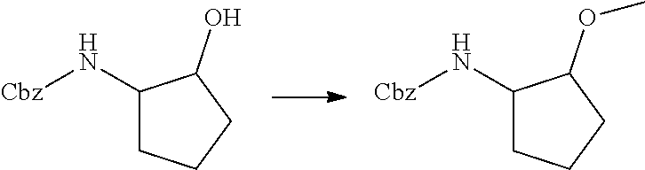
C1(N[Cbz])CCCC1O.C1(N[Cbz])CCCC1OC
